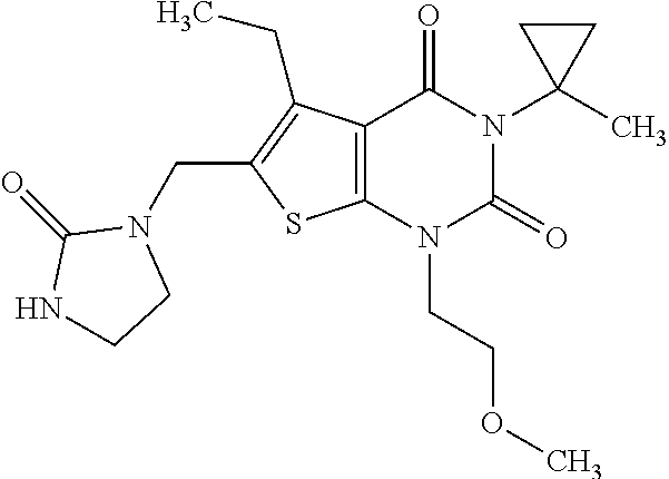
C12=C(N(CCOC)C(=O)N(C3(C)CC3)C1=O)SC(CN1C(=O)NCC1)=C2CC
